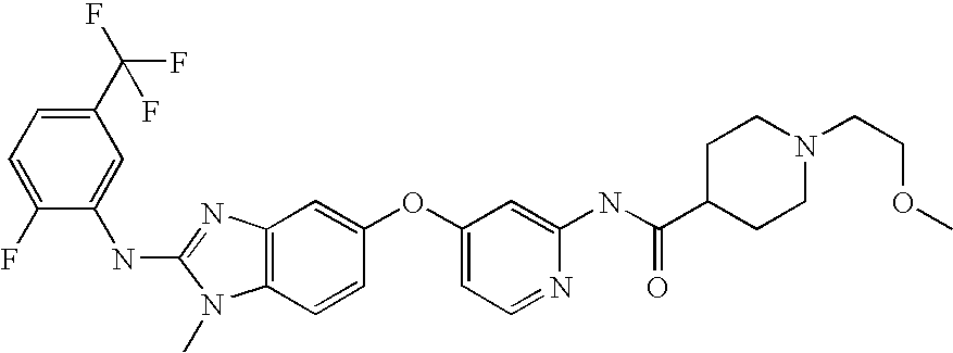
C1(C(F)(F)F)=CC=C(F)C(NC2=NC3=C(N2C)C=CC(OC2=CC=NC(NC(C4CCN(CCOC)CC4)=O)=C2)=C3)=C1
